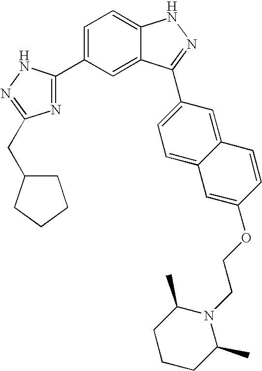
C1=C(C2=NC(CC3CCCC3)=NN2)C=C2C(=C1)NN=C2C1=CC=C2C(=C1)C=CC(OCCN1C(C)CCCC1C)=C2
